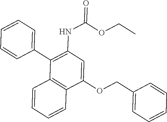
C1=CC=C(C2=C(NC(OCC)=O)C=C(OCC3=CC=CC=C3)C3=C2C=CC=C3)C=C1
